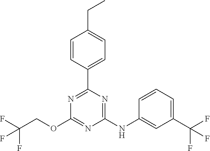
C1(C2=CC=C(CC)C=C2)=NC(OCC(F)(F)F)=NC(NC2=CC(C(F)(F)F)=CC=C2)=N1
